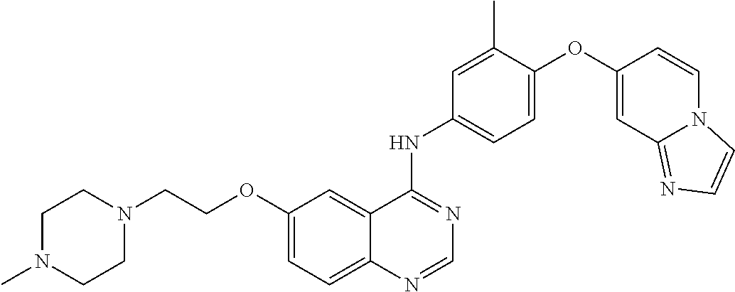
C12=CC=C(OCCN3CCN(C)CC3)C=C1C(NC1=CC=C(OC3=CC4=NC=CN4C=C3)C(C)=C1)=NC=N2
